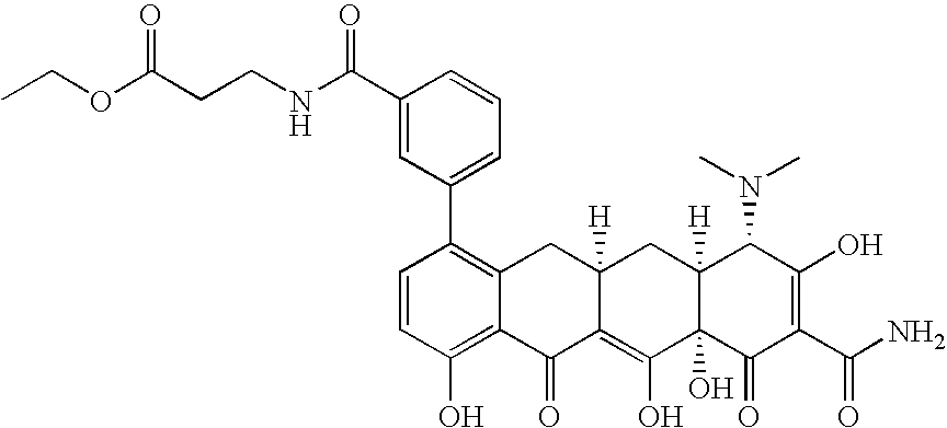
C1=CC(O)=C2C(=C1C1=CC=CC(C(NCCC(OCC)=O)=O)=C1)CC1([H])C(=C(O)C3(O)C([H])(C1)C(N(C)C)C(O)=C(C(N)=O)C3=O)C2=O
